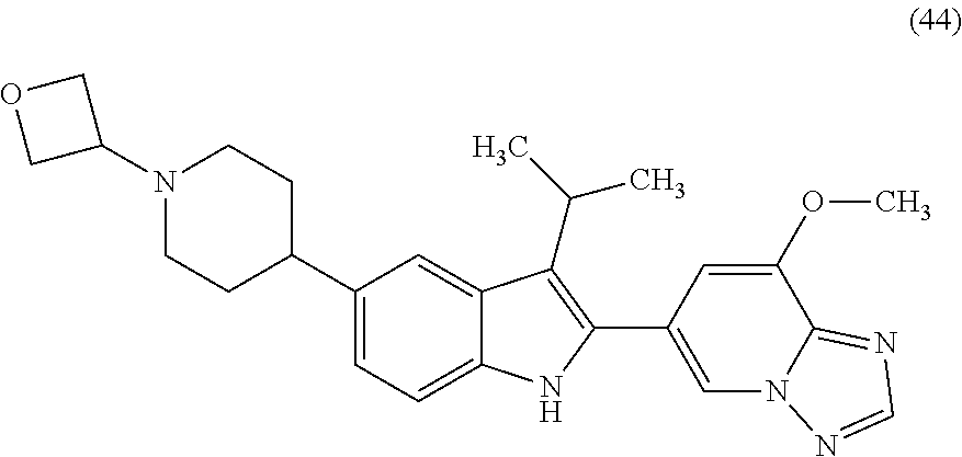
C1(C2CCN(C3COC3)CC2)=CC=C2C(=C1)C(C(C)C)=C(C1=CN3C(=NC=N3)C(OC)=C1)N2
